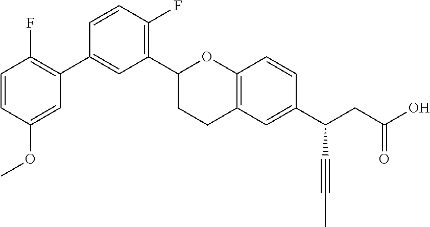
C1(C2CCC3=C(O2)C=CC(C(CC(O)=O)C#CC)=C3)=C(F)C=CC(C2=C(F)C=CC(OC)=C2)=C1
